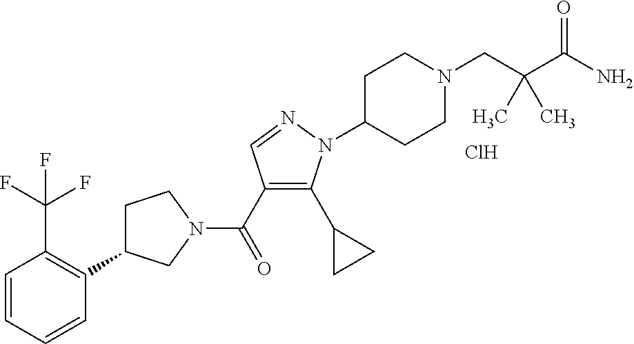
C1C(C2=C(C(F)(F)F)C=CC=C2)CN(C(=O)C2=C(C3CC3)N(C3CCN(CC(C)(C(=O)N)C)CC3)N=C2)C1.Cl
